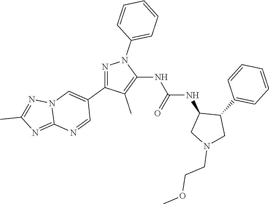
N1=C(C2=CN3C(=NC(C)=N3)N=C2)C(C)=C(NC(NC2CN(CCOC)CC2C2=CC=CC=C2)=O)N1C1=CC=CC=C1
